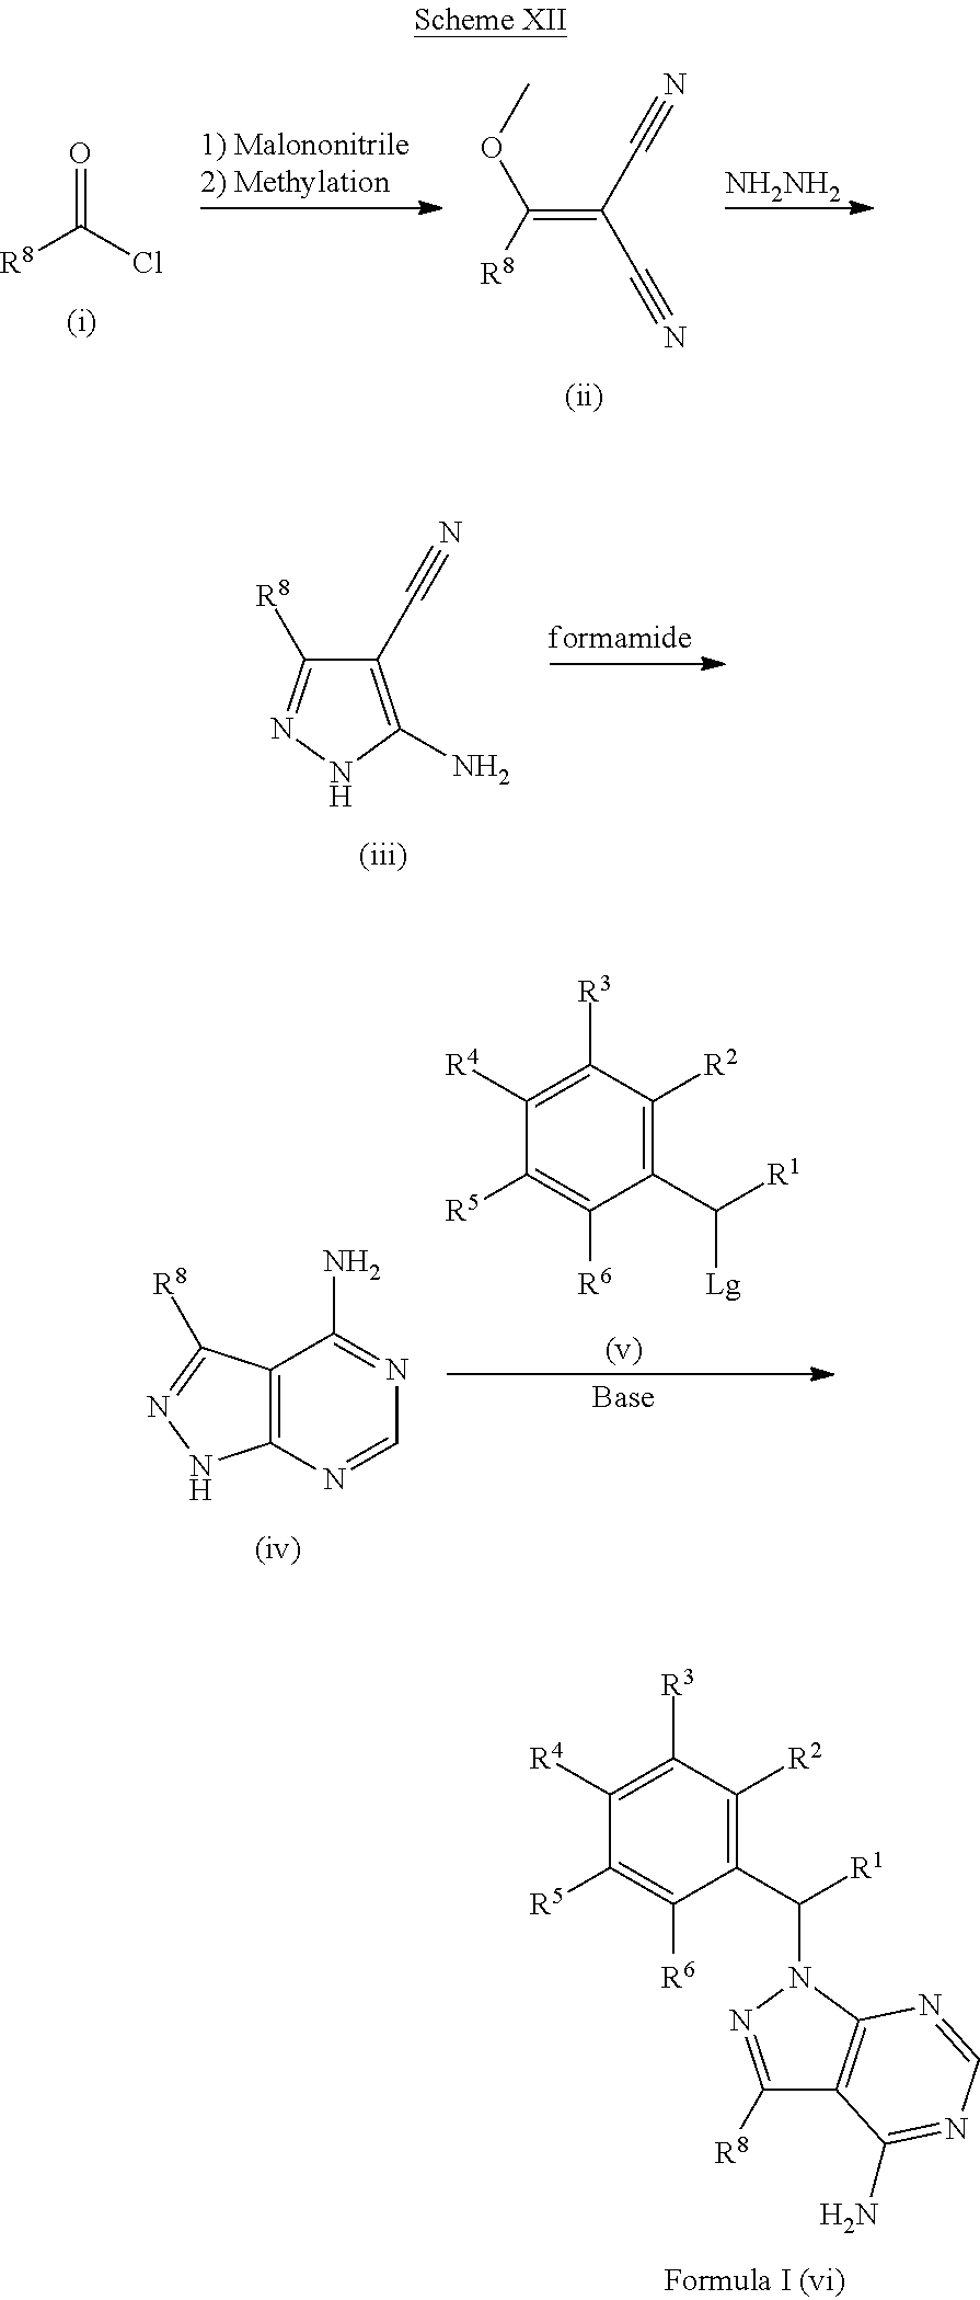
[R8]C(Cl)=O.C(=C(C#N)C#N)(OC)[R8].[NH2NH2].C1(C#N)=C(N)NN=C1[R8].C12=C(C([R8])=NN1)C(N)=NC=N2.C1([R4])=C([R3])C([R2])=C(C([Lg])[R1])C([R6])=C1[R5].C1([R4])=C([R3])C([R2])=C(C(N2N=C([R8])C3=C2N=CN=C3N)[R1])C([R6])=C1[R5]
